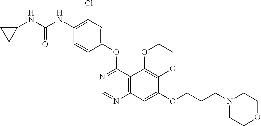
C12=C(C3=C(C=C1OCCCN1CCOCC1)N=CN=C3OC1=CC(Cl)=C(NC(NC3CC3)=O)C=C1)OCCO2
